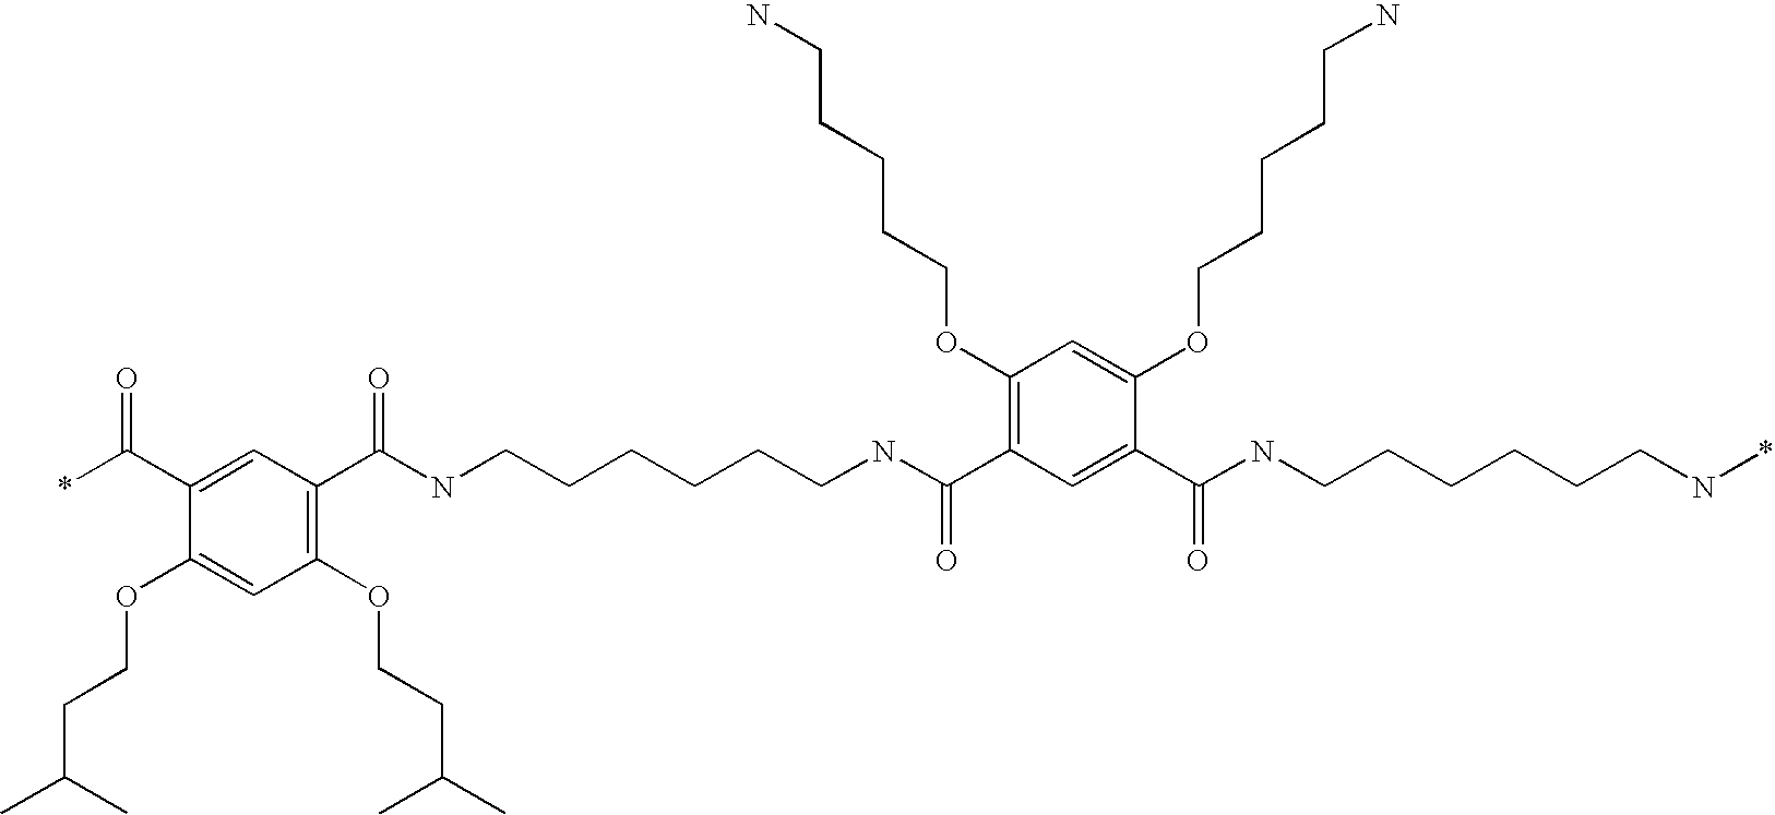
C1(C(=O)NCCCCCCN*)=CC(C(=O)NCCCCCCNC(C2=C(OCCC(C)C)C=C(OCCC(C)C)C(C(*)=O)=C2)=O)=C(OCCCCCN)C=C1OCCCCCN
